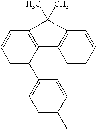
C1=CC=C(C2=CC=C(C)C=C2)C2=C1C(C)(C)C1=C2C=CC=C1
